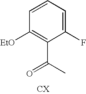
C1=CC=C(F)C(C(C)=O)=C1[EtO].[CX]
